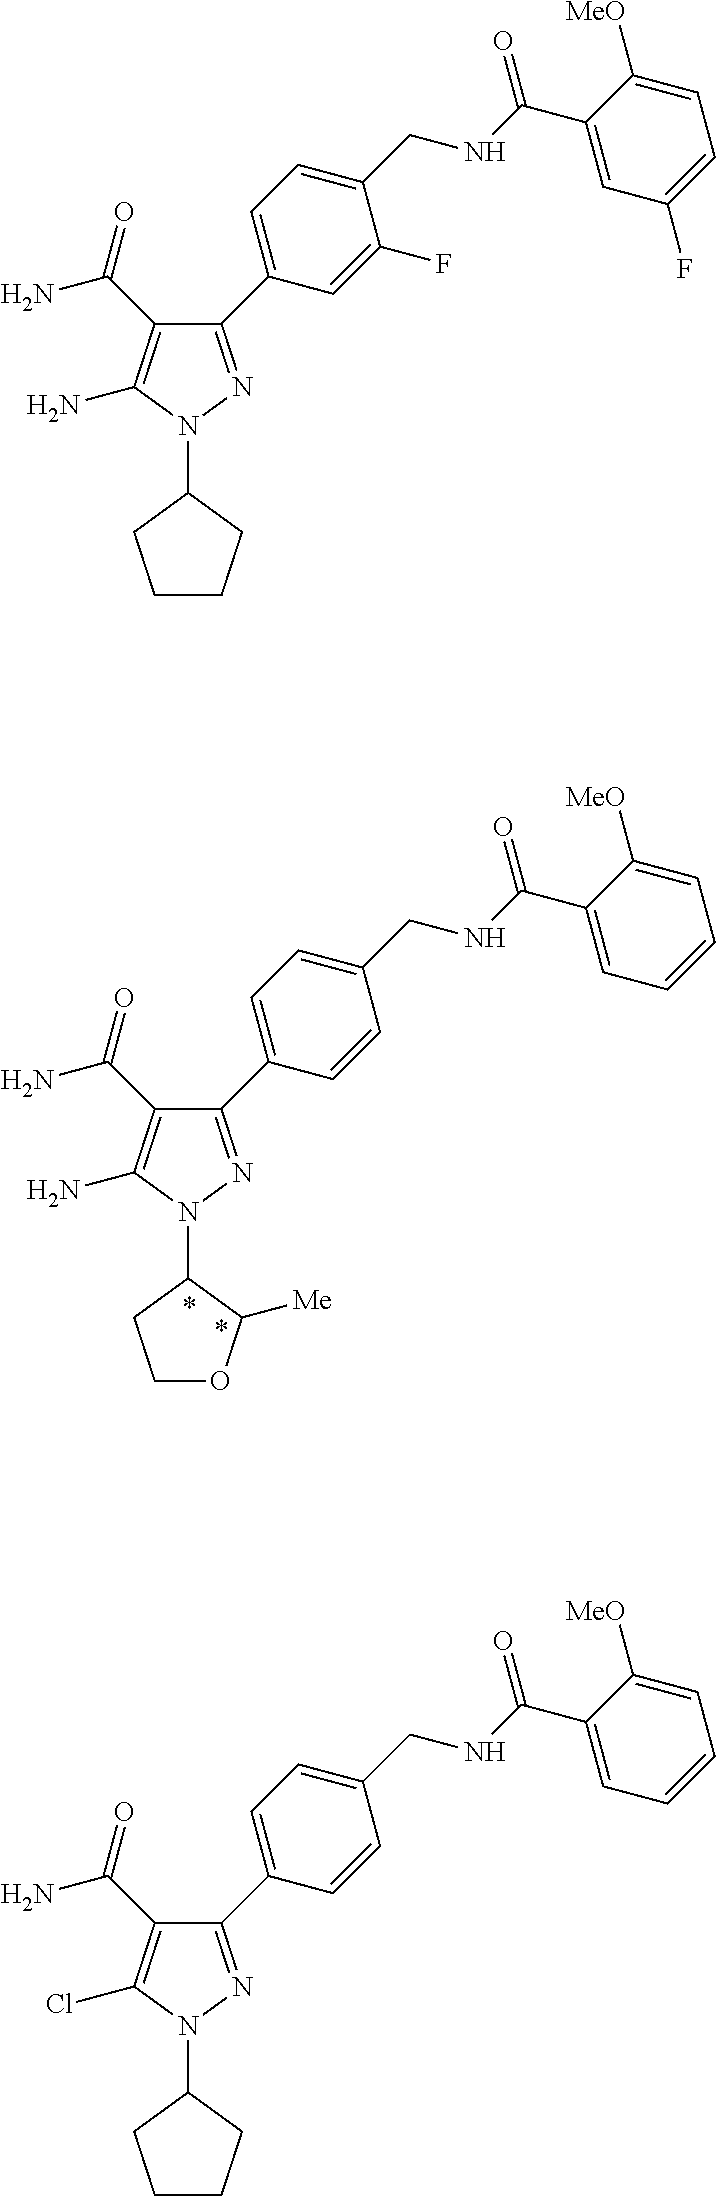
N1(C2CCCC2)N=C(C2=CC=C(CNC(C3=CC(F)=CC=C3[MeO])=O)C(F)=C2)C(C(N)=O)=C1N.N1(C2CCCC2)N=C(C2=CC=C(CNC(C3=CC=CC=C3[MeO])=O)C=C2)C(C(N)=O)=C1Cl.N1(C2CCOC2[Me])N=C(C2=CC=C(CNC(C3=CC=CC=C3[MeO])=O)C=C2)C(C(N)=O)=C1N
